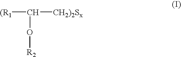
[(R1]C([CH2)2Sx])O[R2]
